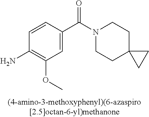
C1=C(C(=O)N2CCC3(CC2)CC3)C=CC(N)=C1OC
